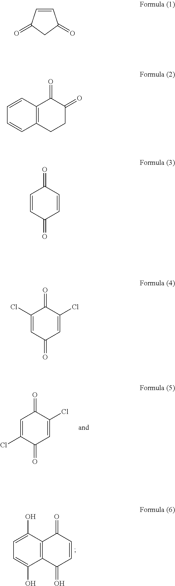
C1=C(O)C2=C(C(O)=C1)C(=O)C=CC2=O.C1(Cl)=CC(=O)C(Cl)=CC1=O.C1=CC(=O)CC1=O.C1=CC2=C(C=C1)C(=O)C(=O)CC2.C1=CC(=O)C=CC1=O.C1=C(Cl)C(=O)C(Cl)=CC1=O
